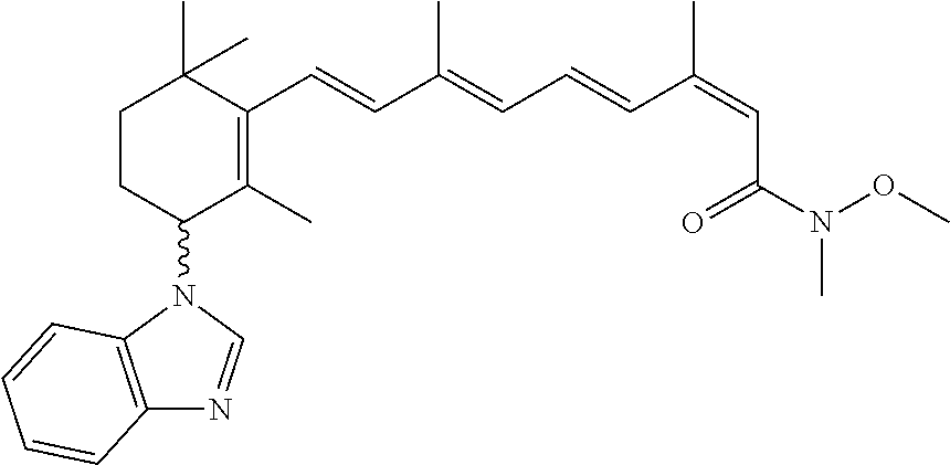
C1CC(N2C3=C(N=C2)C=CC=C3)C(C)=C(C=CC(=CC=CC(=CC(N(OC)C)=O)C)C)C1(C)C
